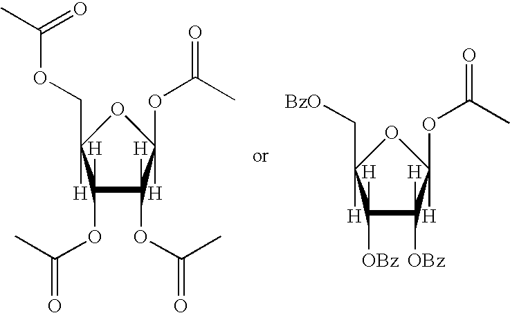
C1([H])(OC(C)=O)C([H])(OC(=O)C)C([H])(OC(C)=O)OC1([H])COC(C)=O.C1([H])([OBz])C([H])([OBz])C([H])(OC(C)=O)OC1([H])C[BzO]
